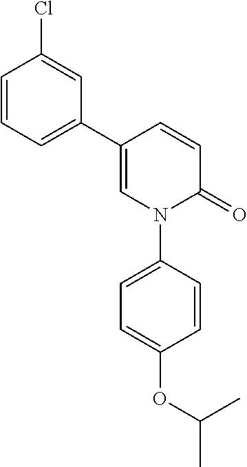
C1=CC(C2=CC=CC(Cl)=C2)=CN(C2=CC=C(OC(C)C)C=C2)C1=O
